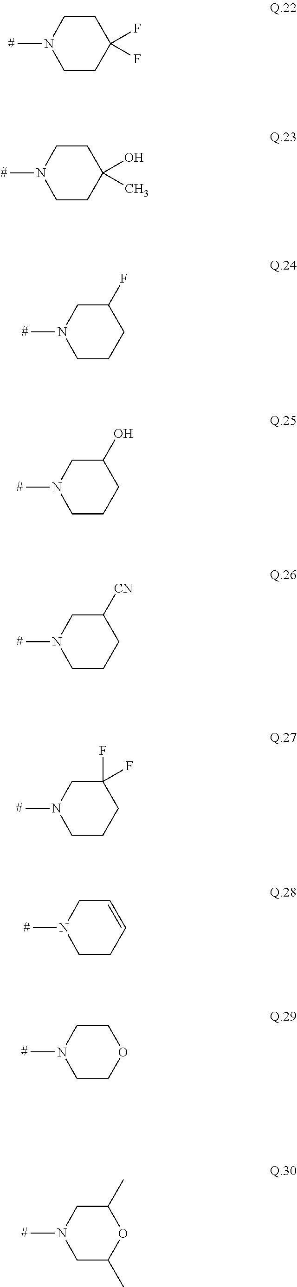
N1(C)CCC(F)(F)CC1.N1(C)CCC(O)(C)CC1.N1(C)CCCC(F)C1.N1(C)CCCC(O)C1.N1(C)CCCC([CN])C1.N1(C)CCCC(F)(F)C1.N1(C)CCC=CC1.N1(C)CCOCC1.N1(C)CC(C)OC(C)C1
